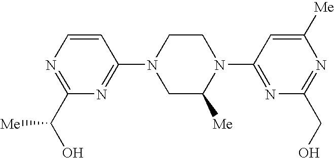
N1=C(C(O)[Me])N=C(N2CC([Me])N(C3=NC(CO)=NC([Me])=C3)CC2)C=C1
